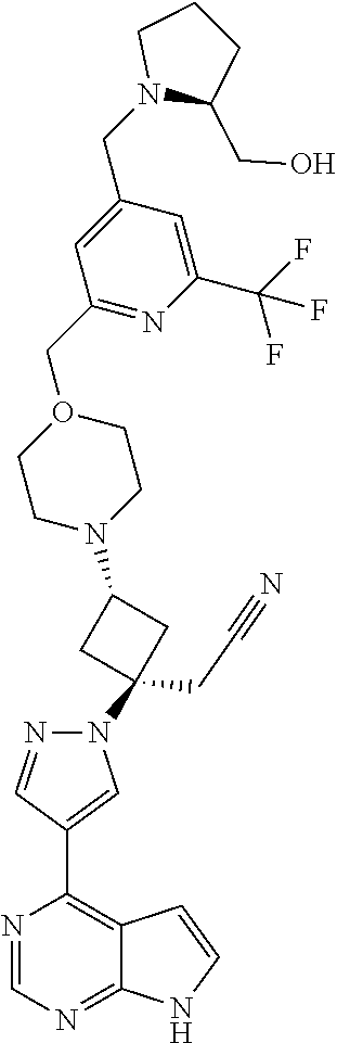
C12=NC=NC(C3=CN(C4(CC#N)CC(N5CCO(CC6=NC(C(F)(F)F)=CC(CN7C(CO)CCC7)=C6)CC5)C4)N=C3)=C1C=CN2
